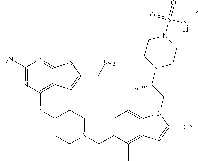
C1(N)=NC(NC2CCN(CC3=CC=C4C(=C3C)C=C([CN])N4CC(N3CCN(S(=O)(=O)NC)CC3)C)CC2)=C2C(=N1)SC(C[CF3])=C2
